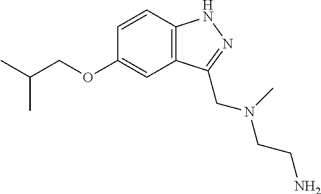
C12=C(C=CC(OCC(C)C)=C1)NN=C2CN(C)CCN
